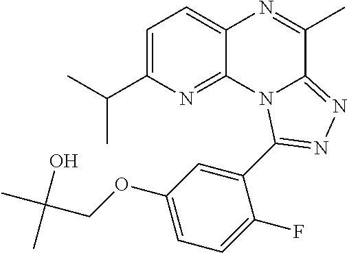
C1=C(C(C)C)N=C2C(=C1)N=C(C)C1=NN=C(C3=CC(OCC(C)(C)O)=CC=C3F)N21
